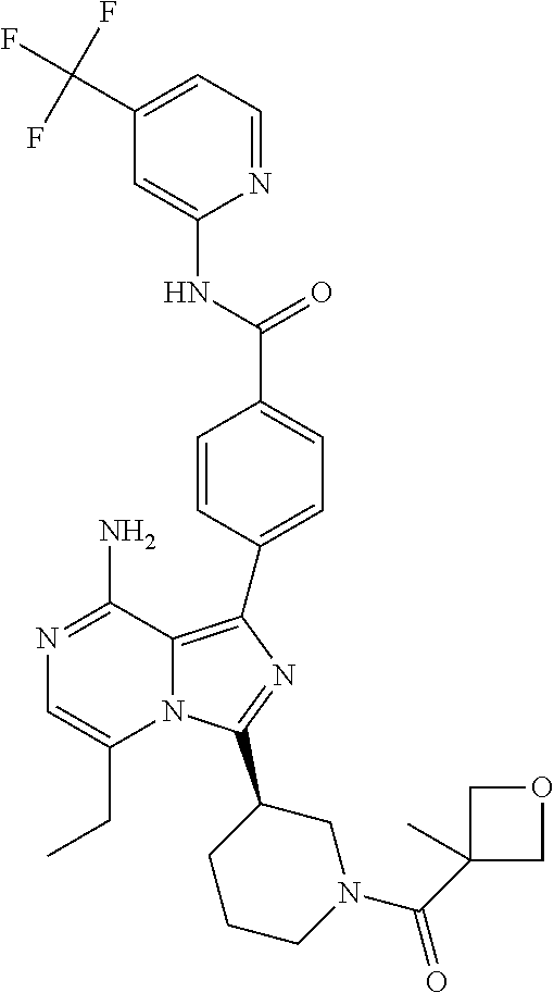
N1=C(N)C2=C(C3=CC=C(C(NC4=CC(C(F)(F)F)=CC=N4)=O)C=C3)N=C(C3CCCN(C(C4(C)COC4)=O)C3)N2C(CC)=C1
